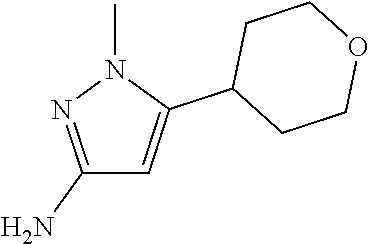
C1CC(C2=CC(N)=NN2C)CCO1
